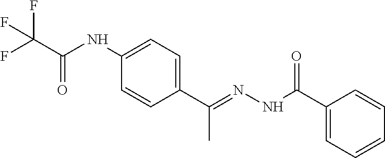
C(C(NC1=CC=C(C(=NNC(C2=CC=CC=C2)=O)C)C=C1)=O)(F)(F)F
